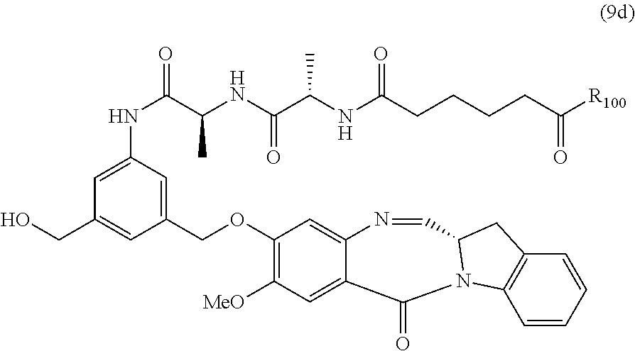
C(OC1=C([MeO])C=C2C(=C1)N=CC1N(C2=O)C2=C(C=CC=C2)C1)C1=CC(NC(C(NC(C(NC(CCCCC([R100])=O)=O)C)=O)C)=O)=CC(CO)=C1
